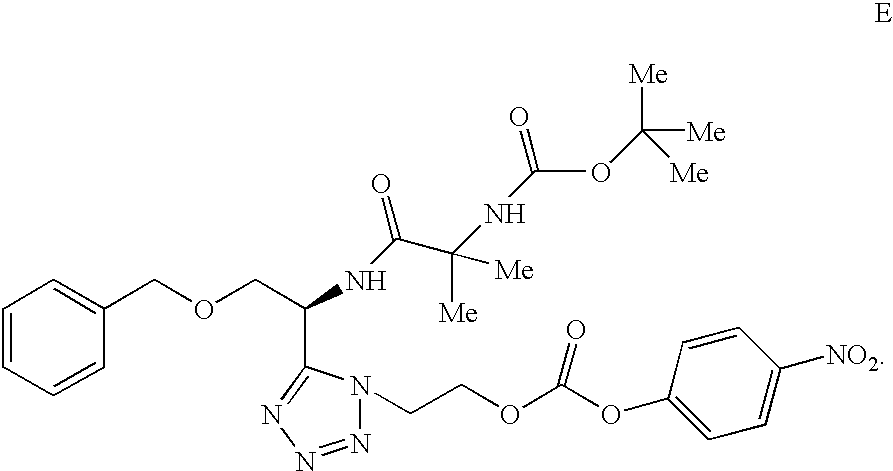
C1=CC=CC(COCC(NC(C(NC(=O)OC([Me])([Me])[Me])([Me])[Me])=O)C2=NN=NN2CCOC(OC2=CC=C([NO2])C=C2)=O)=C1
